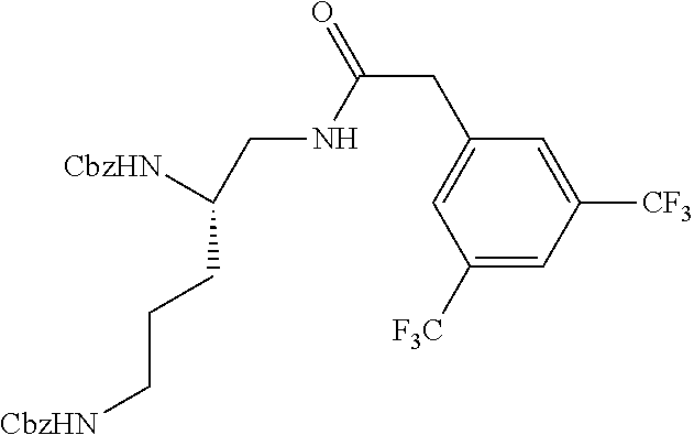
C1(CC(NCC([CbzHN])CCC[CbzHN])=O)=CC([F3C])=CC([CF3])=C1
